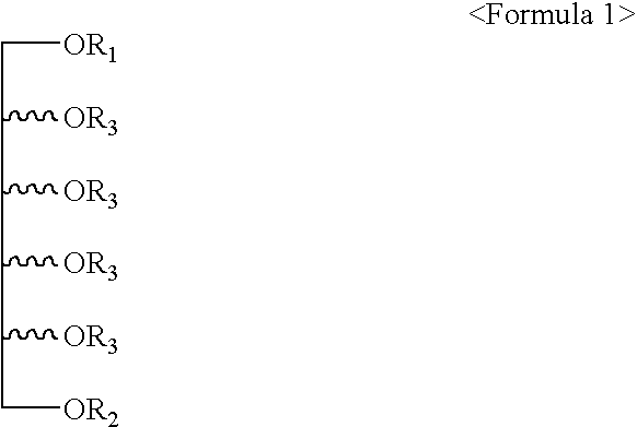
[OR1]CC([OR3])C([OR3])C([OR3])C([OR3])C[OR2]
